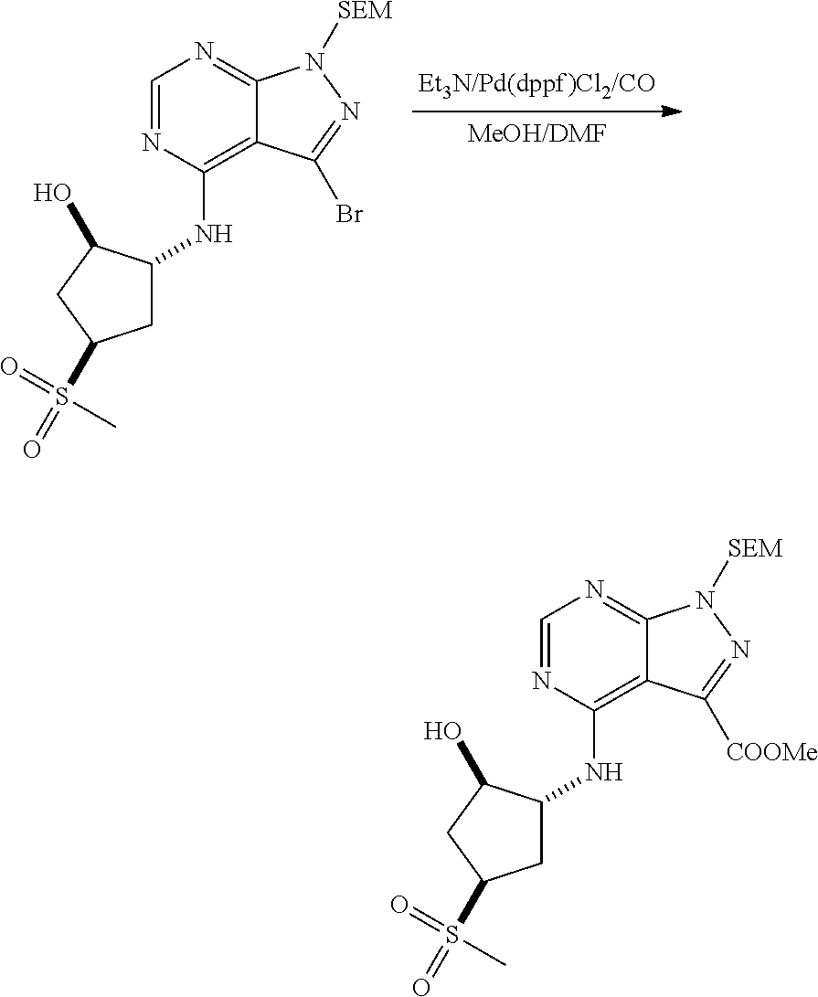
C1=NC(NC2CC(S(=O)(=O)C)CC2O)=C2C(=N1)N([SEM])N=C2Br.C1=NC(NC2CC(S(=O)(=O)C)CC2O)=C2C(=N1)N([SEM])N=C2[COOMe]
